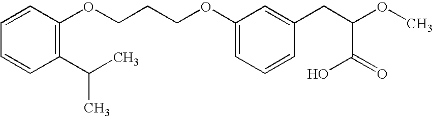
C1(C(C)C)=C(OCCCOC2=CC=CC(CC(OC)C(=O)O)=C2)C=CC=C1
